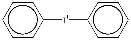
c1ccc([I+]c2ccccc2)cc1
